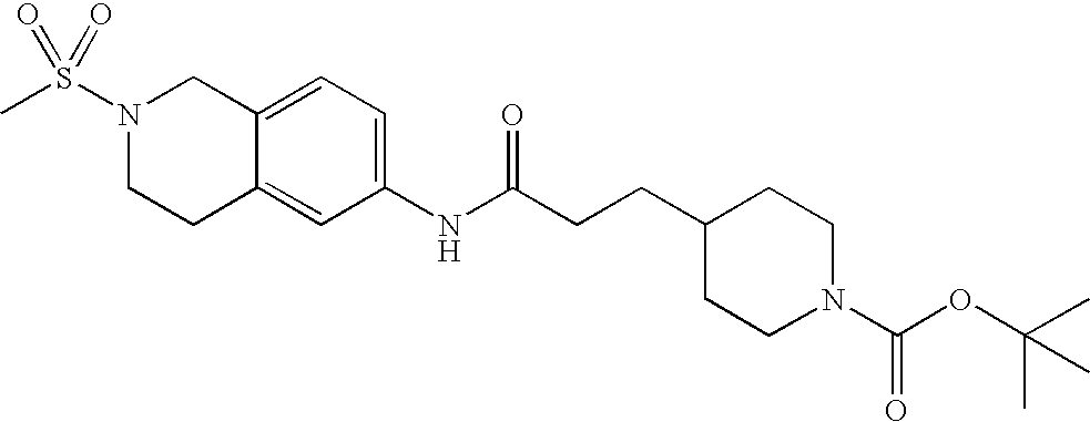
C1C2=CC(NC(CCC3CCN(C(=O)OC(C)(C)C)CC3)=O)=CC=C2CN(S(C)(=O)=O)C1
